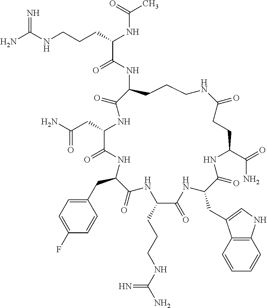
NC(NCCCC(NC(C)=O)C(=O)NC1CCCNC(=O)CCC(C(=O)N)NC(=O)C(CC2=CNC3=C2C=CC=C3)NC(=O)C(CCCNC(N)=N)NC(=O)C(CC2=CC=C(F)C=C2)NC(=O)C(CC(=O)N)NC1=O)=N
